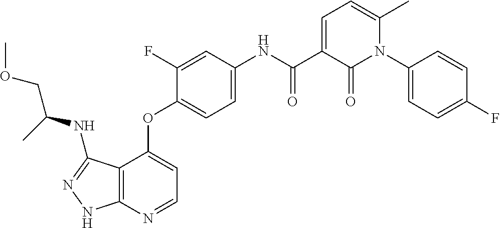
C12=C(N=CC=C1OC1=CC=C(NC(C3=CC=C(C)N(C4=CC=C(F)C=C4)C3=O)=O)C=C1F)NN=C2NC(COC)C
